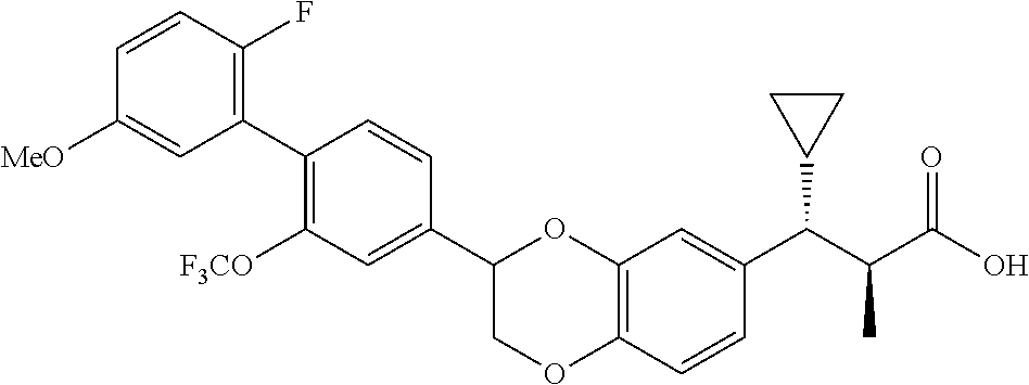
C1=CC(F)=C(C2=C([F3CO])C=C(C3COC4=C(O3)C=C(C(C(C(=O)O)C)C3CC3)C=C4)C=C2)C=C1[MeO]
